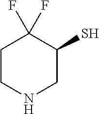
C1CNCC(S)C1(F)F
